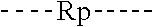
C[Rp]C
